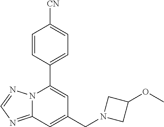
C12=NC=NN1C(C1=CC=C([CN])C=C1)=CC(CN1CC(OC)C1)=C2
